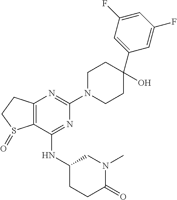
C12=C(C(NC3CCC(=O)N(C)C3)=NC(N3CCC(O)(C4=CC(F)=CC(F)=C4)CC3)=N1)S(=O)CC2
